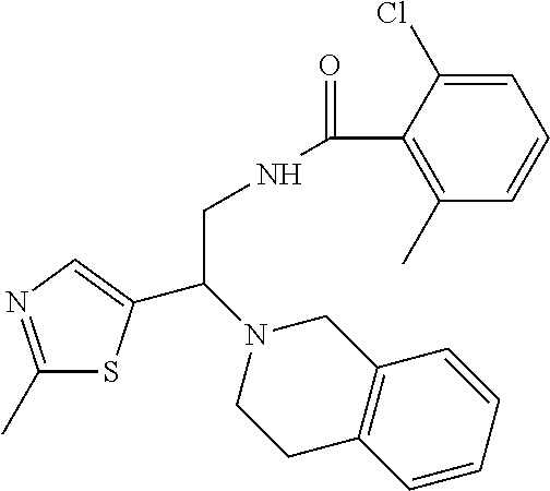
C1(C)=NC=C(C(N2CCC3=C(C2)C=CC=C3)CNC(=O)C2=C(C)C=CC=C2Cl)S1
